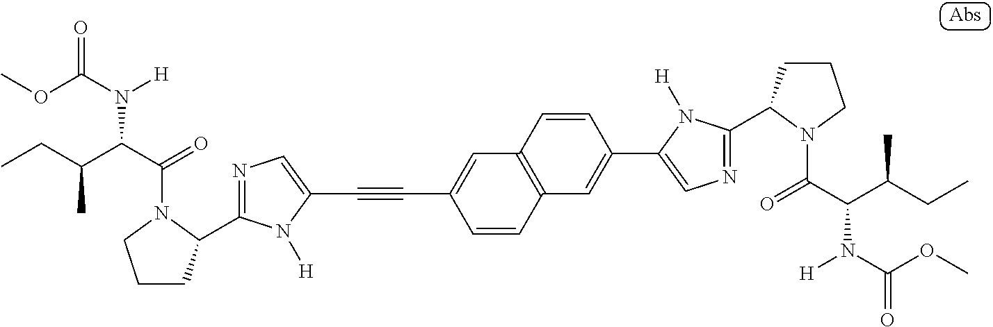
COC(=O)N(C(C(CC)C)C(=O)N1C(C2=NC=C(C#CC3=CC4=C(C=C3)C=C(C3=CN=C(C5CCCN5C(=O)C(N([H])C(=O)OC)C(CC)C)N3[H])C=C4)N2[H])CCC1)[H]
